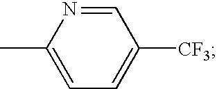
CC1=CC=C([CF3])C=N1
